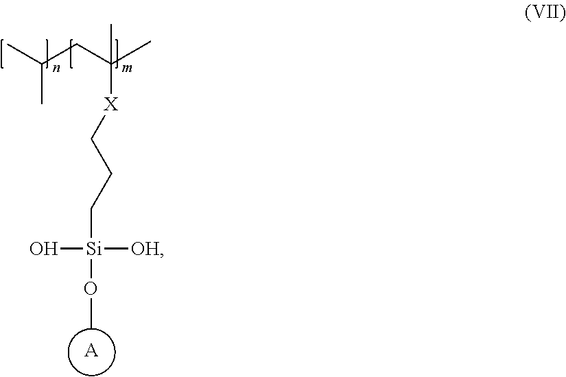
C(CC([X]CCC[Si](OC)(O)[OH])(C)C)(C)C.[A]
